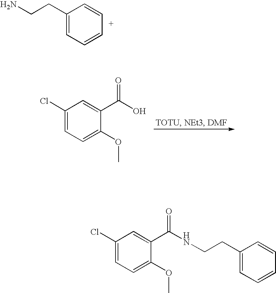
C1(CCN)=CC=CC=C1.C1=C(OC)C(C(O)=O)=CC(Cl)=C1.C1=C(OC)C(C(NCCC2=CC=CC=C2)=O)=CC(Cl)=C1
